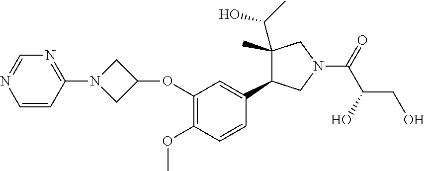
C1(OC2CN(C3=NC=NC=C3)C2)=C(OC)C=CC(C2C(C(C)O)(C)CN(C(=O)C(CO)O)C2)=C1
